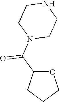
O1C(C(N2CCNCC2)=O)CCC1
